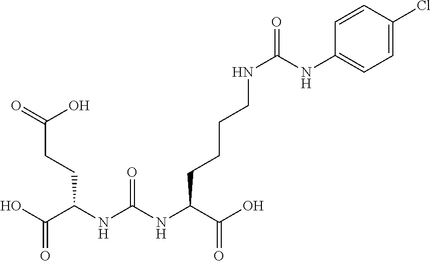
C1=CC(Cl)=CC=C1NC(NCCCCC(NC(NC(C(O)=O)CCC(=O)O)=O)C(O)=O)=O
